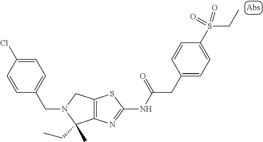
C12=C(N=C(NC(CC3=CC=C(S(=O)(=O)CC)C=C3)=O)S1)C(C)(CC)N(CC1=CC=C(Cl)C=C1)C2
